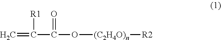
C=C([R1])C(=O)O[(C2H4O)n][R2]
